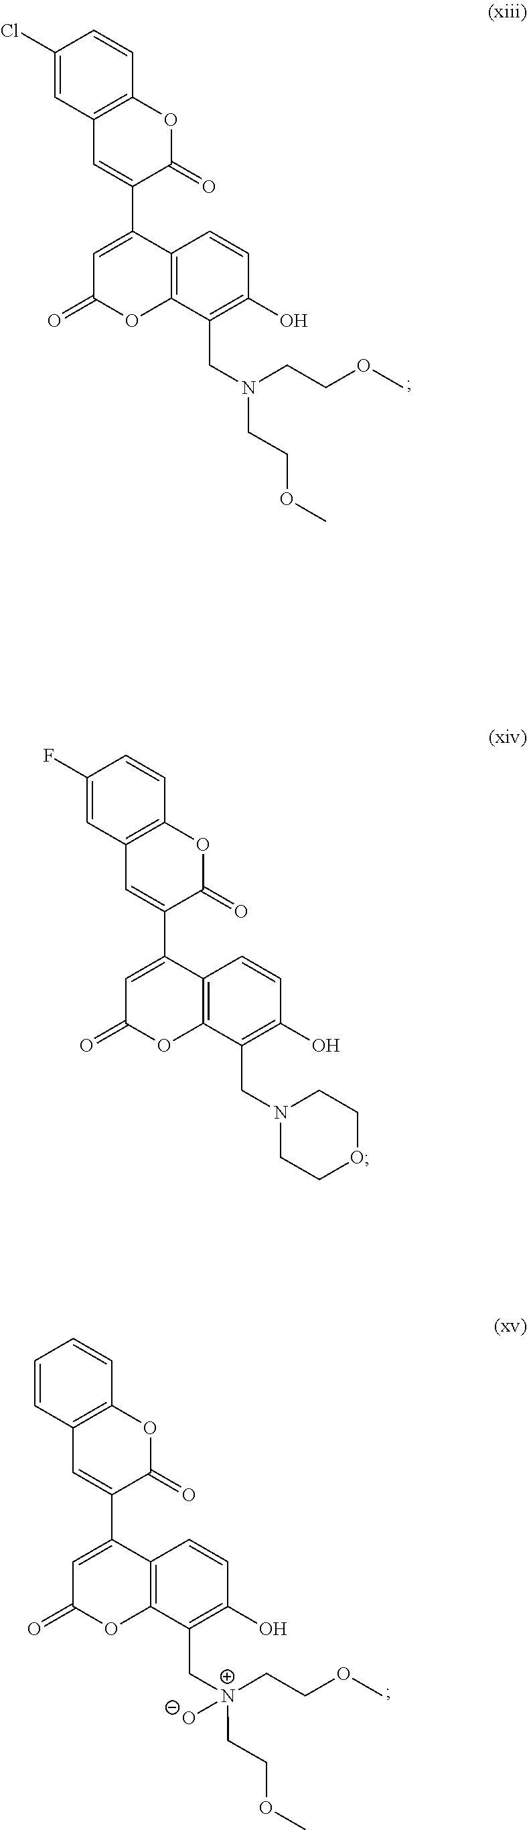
C1(Cl)=CC2=C(C=C1)OC(=O)C(C1=CC(=O)OC3=C1C=CC(O)=C3CN(CCOC)CCOC)=C2.C1(F)=CC2=C(C=C1)OC(=O)C(C1=CC(=O)OC3=C1C=CC(O)=C3CN1CCOCC1)=C2.C1=CC2=C(C=C1)OC(=O)C(C1=CC(=O)OC3=C1C=CC(O)=C3C[N+](CCOC)(CCOC)O)=C2
